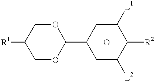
[R1]C1COC(C2CC([L2])C([R2])C([L1])C2)OC1.O
